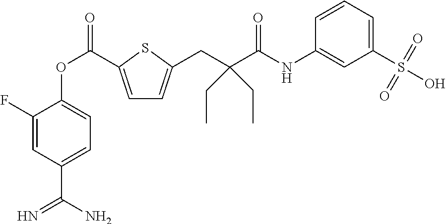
C1(F)=CC(C(N)=N)=CC=C1OC(=O)C1=CC=C(CC(C(=O)NC2=CC(S(O)(=O)=O)=CC=C2)(CC)CC)S1
